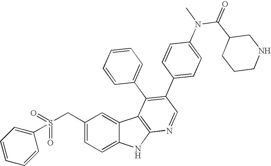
C(C1=CC=C2C(=C1)C1=C(N2)N=CC(C2=CC=C(N(C(C3CNCCC3)=O)C)C=C2)=C1C1=CC=CC=C1)S(C1=CC=CC=C1)(=O)=O
